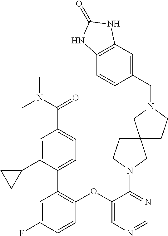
C1(OC2=CN=CN=C2N2CC3(CC2)CCN(CC2=CC4=C(C=C2)NC(=O)N4)C3)=C(C2=CC=C(C(N(C)C)=O)C=C2C2CC2)C=C(F)C=C1
